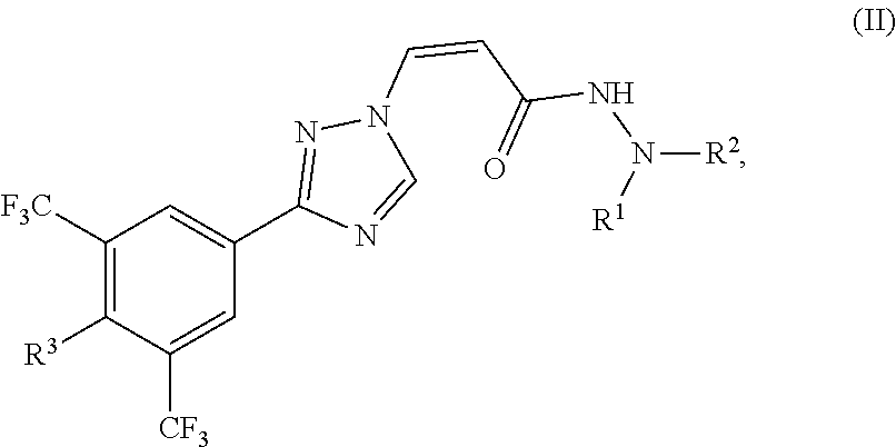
C1([F3C])=C([R3])C([CF3])=CC(C2=NN(C=CC(NN([R2])[R1])=O)C=N2)=C1
